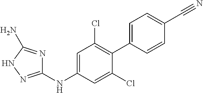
C1(NC2=CC(Cl)=C(C3=CC=C(C#N)C=C3)C(Cl)=C2)=NNC(N)=N1
